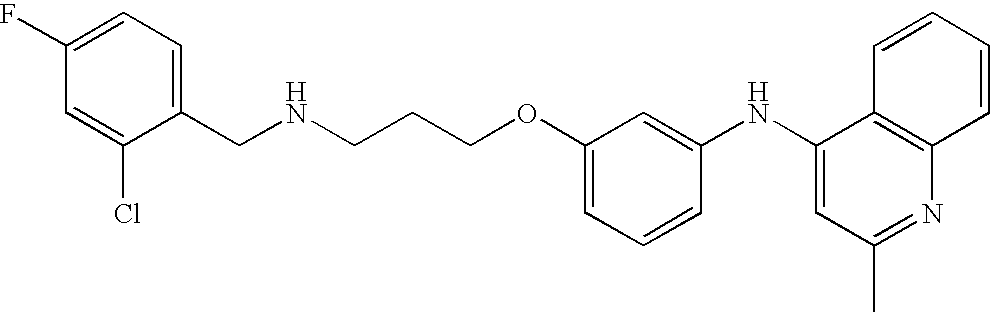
C(CCOC1=CC=CC(NC2=CC(C)=NC3=C2C=CC=C3)=C1)NCC1=CC=C(F)C=C1Cl
